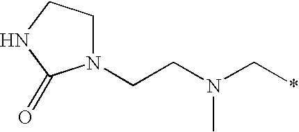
N1(CCN(C*)C)CCNC1=O
